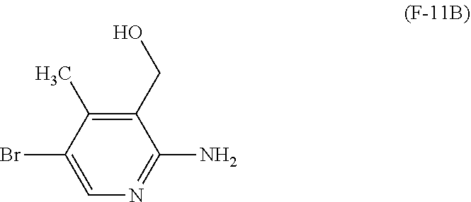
C1(CO)=C(C)C(Br)=CN=C1N
